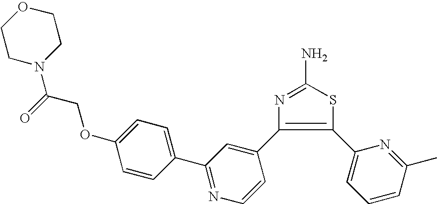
S1C(N)=NC(C2=CC(C3=CC=C(OCC(N4CCOCC4)=O)C=C3)=NC=C2)=C1C1=CC=CC(C)=N1
